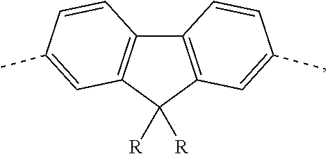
C12=C(C([R])([R])C3=C1C=CC(C)=C3)C=C(C)C=C2
